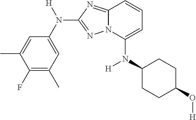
C1=C(C)C(F)=C(C)C=C1N([H])C1=NN2C(=N1)C=CC=C2N(C1CCC(O[H])CC1)[H]
